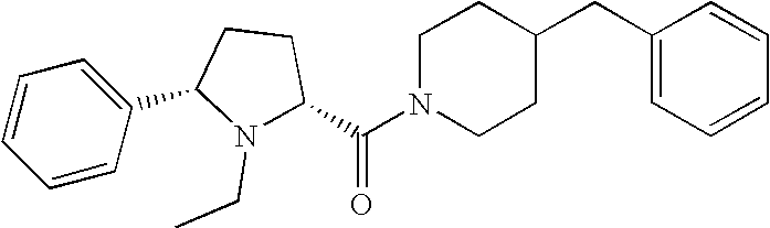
C(N1CCC(CC2=CC=CC=C2)CC1)(=O)C1CCC(C2=CC=CC=C2)N1CC
